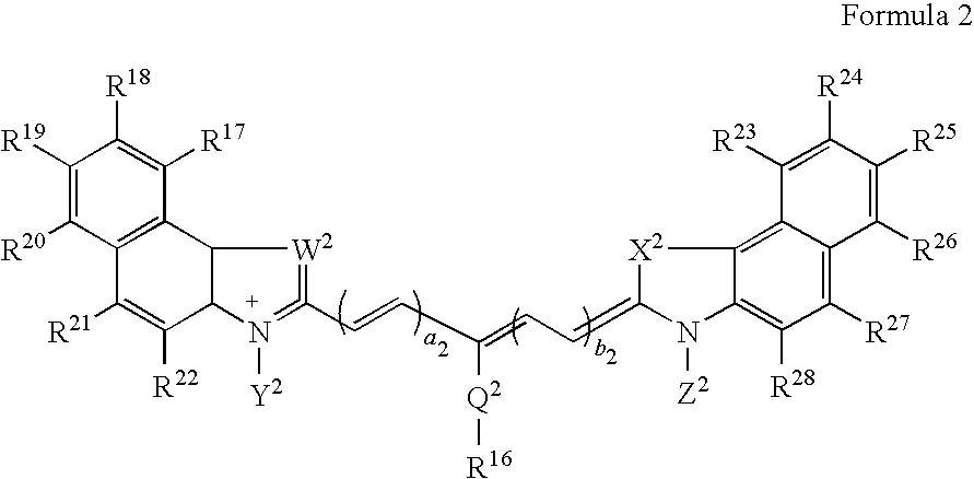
C12=C(C([R21])=C([R22])C3C1[W2]=C(C=CC(=CC=C1[X2]C4=C5C(=C([R27])C([R28])=C4N1[Z2])C([R26])=C([R25])C([R24])=C5[R23])[Q2][R16])=N3[Y2])C([R20])=C([R19])C([R18])=C2[R17]
